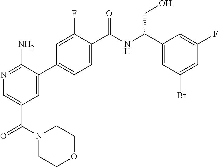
N1=C(N)C(C2=CC=C(C(NC(C3=CC(Br)=CC(F)=C3)CO)=O)C(F)=C2)=CC(C(N2CCOCC2)=O)=C1
